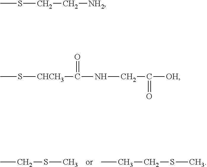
CCSC.CCCSC.CSCC[NH2].CS[CHCH3]C(=O)NCC(=O)[OH]
